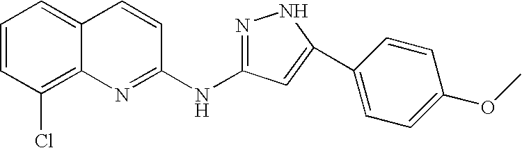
C1=CC(Cl)=C2C(=C1)C=CC(NC1=NNC(C3=CC=C(OC)C=C3)=C1)=N2
